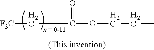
O(CCC)C(=O)C[F3C]
